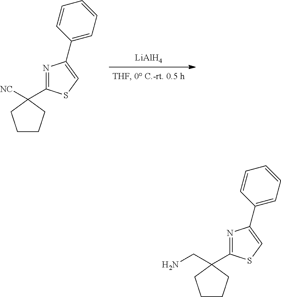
[LiAlH4].C1(C2([NC])CCCC2)=NC(C2=CC=CC=C2)=CS1.C1(C2(CN)CCCC2)=NC(C2=CC=CC=C2)=CS1
